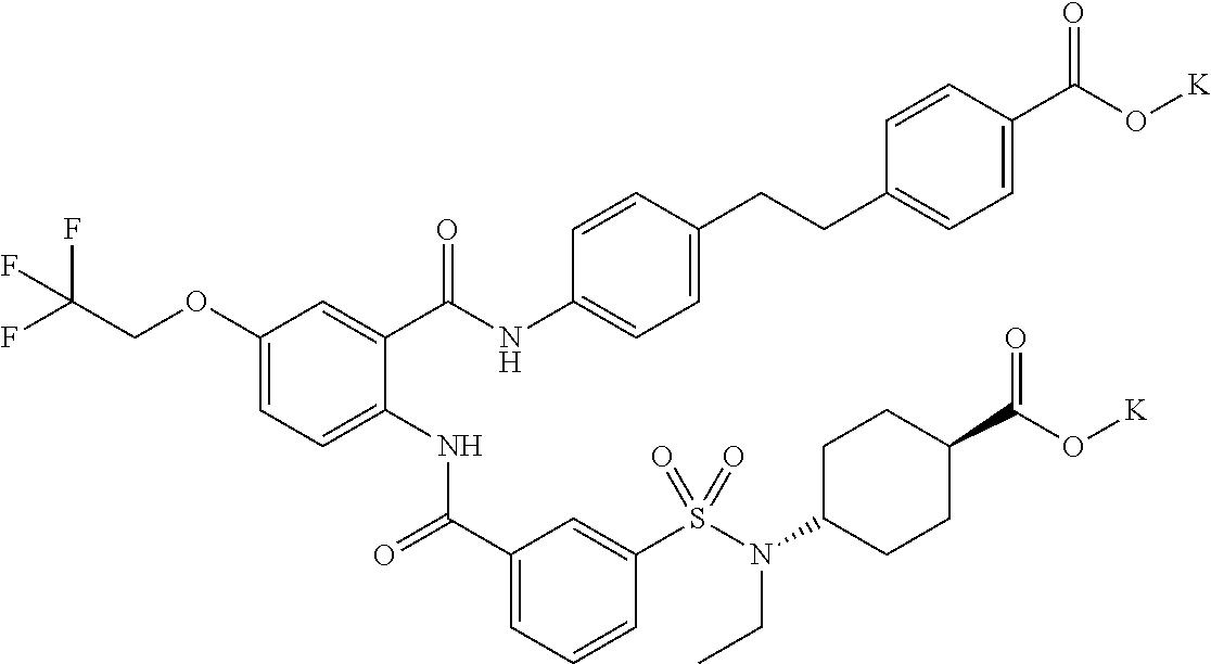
C1(OCC(F)(F)F)=CC=C(NC(C2=CC=CC(S(N(CC)C3CCC(C(=O)O[K])CC3)(=O)=O)=C2)=O)C(C(NC2=CC=C(CCC3=CC=C(C(O[K])=O)C=C3)C=C2)=O)=C1
